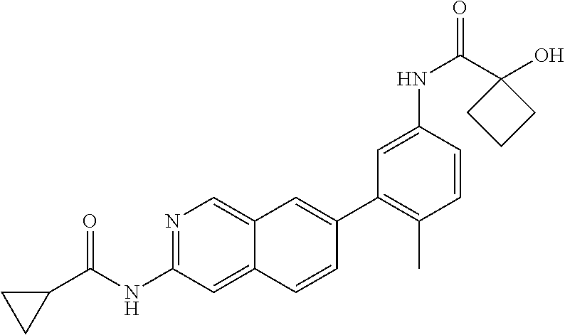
N1=C(NC(C2CC2)=O)C=C2C(=C1)C=C(C1=C(C)C=CC(NC(=O)C3(O)CCC3)=C1)C=C2
